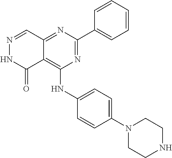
N1=CC2=NC(C3=CC=CC=C3)=NC(NC3=CC=C(N4CCNCC4)C=C3)=C2C(=O)N1
